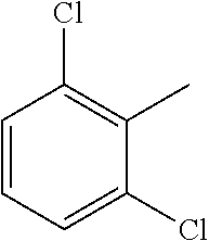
C1=CC=C(Cl)C(C)=C1Cl
